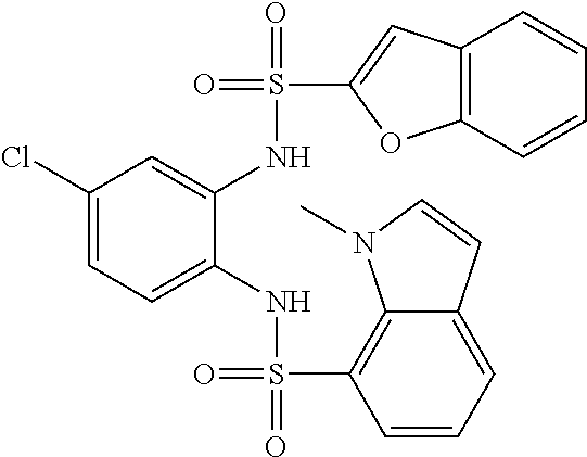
C1(Cl)=CC=C(NS(=O)(C2=C3C(=CC=C2)C=CN3C)=O)C(NS(=O)(C2=CC3=C(O2)C=CC=C3)=O)=C1
